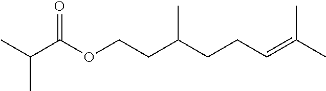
CC(C(OCCC(CCC=C(C)C)C)=O)C
